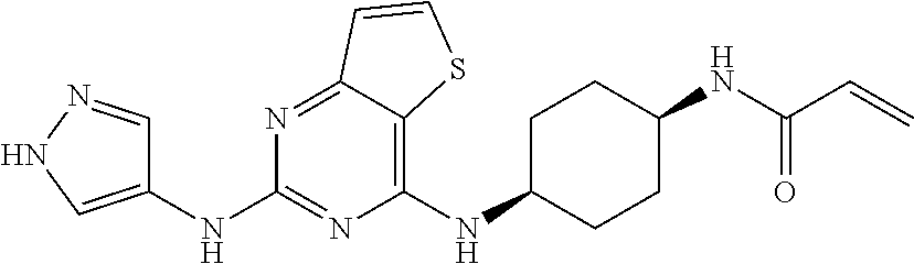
C1(NC2CCC(NC(C=C)=O)CC2)=C2C(=NC(NC3=CNN=C3)=N1)C=CS2
